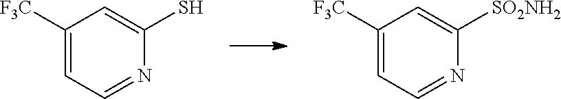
C1([F3C])=CC=NC(S)=C1.C1([F3C])=CC=NC([SO2NH2])=C1
